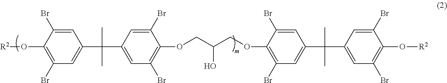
C1=C(Br)C(O[R2])=C(Br)C=C1C(C1=CC(Br)=C(OCC(COC2=C(Br)C=C(C(C3=CC(Br)=C(O[R2])C(Br)=C3)(C)C)C=C2Br)O)C(Br)=C1)(C)C
